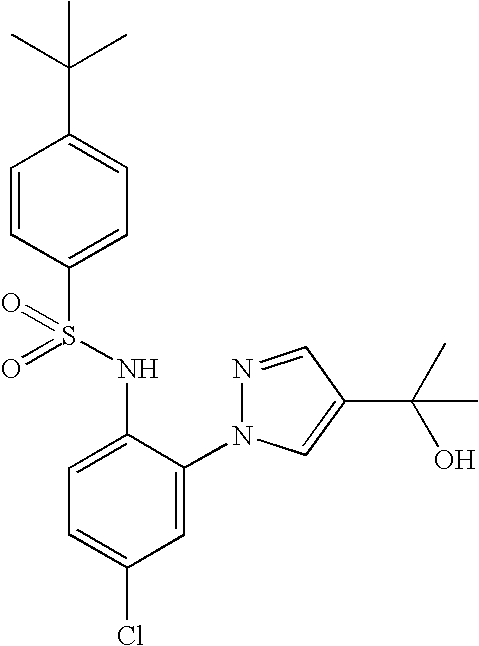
C1=CC(S(NC2=CC=C(Cl)C=C2N2N=CC(C(C)(O)C)=C2)(=O)=O)=CC=C1C(C)(C)C
